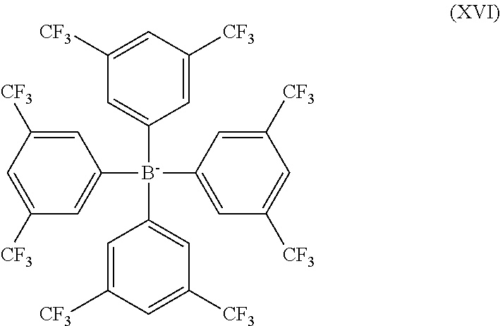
C1=C([CF3])C=C([CF3])C=C1[B-](C1=CC([CF3])=CC([CF3])=C1)(C1=CC([CF3])=CC([CF3])=C1)C1=CC([CF3])=CC([CF3])=C1
